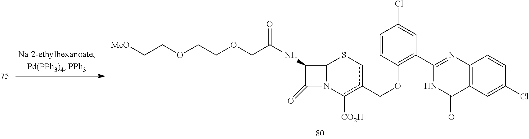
C(COCCOCC(NC1C(=O)N2C1Scc(COC1=C(C3=NC4=C(C=C(Cl)C=C4)C(=O)N3)C=C(Cl)C=C1)c2[CO2H])=O)[MeO]
